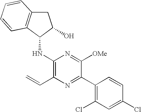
C1C2=C(C(NC3=C(C=C)N=C(C4=C(Cl)C=C(Cl)C=C4)C([OMe])=N3)C1O)C=CC=C2
